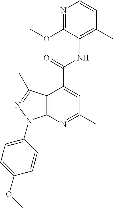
C12=C(N=C(C)C=C1C(=O)NC1=C(C)C=CN=C1OC)N(C1=CC=C(OC)C=C1)N=C2C
